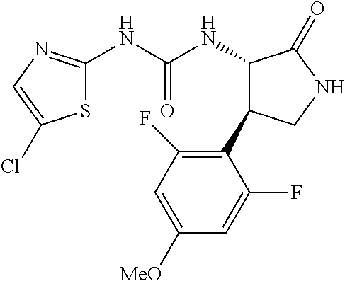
S1C(NC(NC2C(C3=C(F)C=C([MeO])C=C3F)CNC2=O)=O)=NC=C1Cl
